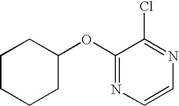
C1(OC2CCCCC2)=NC=CN=C1Cl
